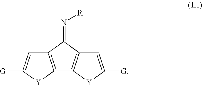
C12=C([Y]C([G])=C1)C1=C(C2=N[R])C=C([G])[Y]1
